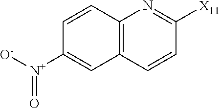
C12=C(C=CC([X11])=N1)C=C([N+](=O)[O-])C=C2
